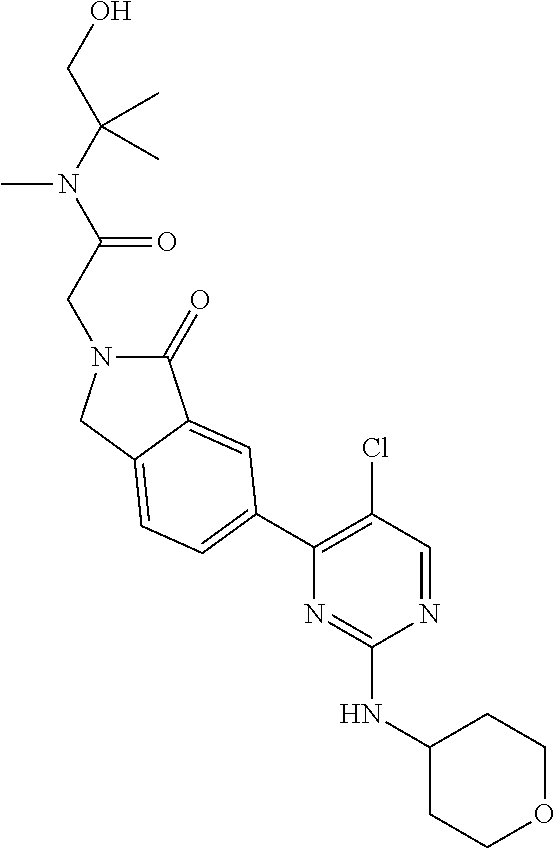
CN(C(CO)(C)C)C(CN1C(=O)C2=CC(C3=C(Cl)C=NC(NC4CCOCC4)=N3)=CC=C2C1)=O
